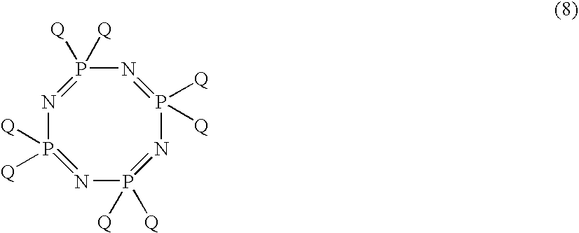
N1=P([Q])([Q])N=P([Q])([Q])N=P([Q])([Q])N=P1([Q])[Q]
